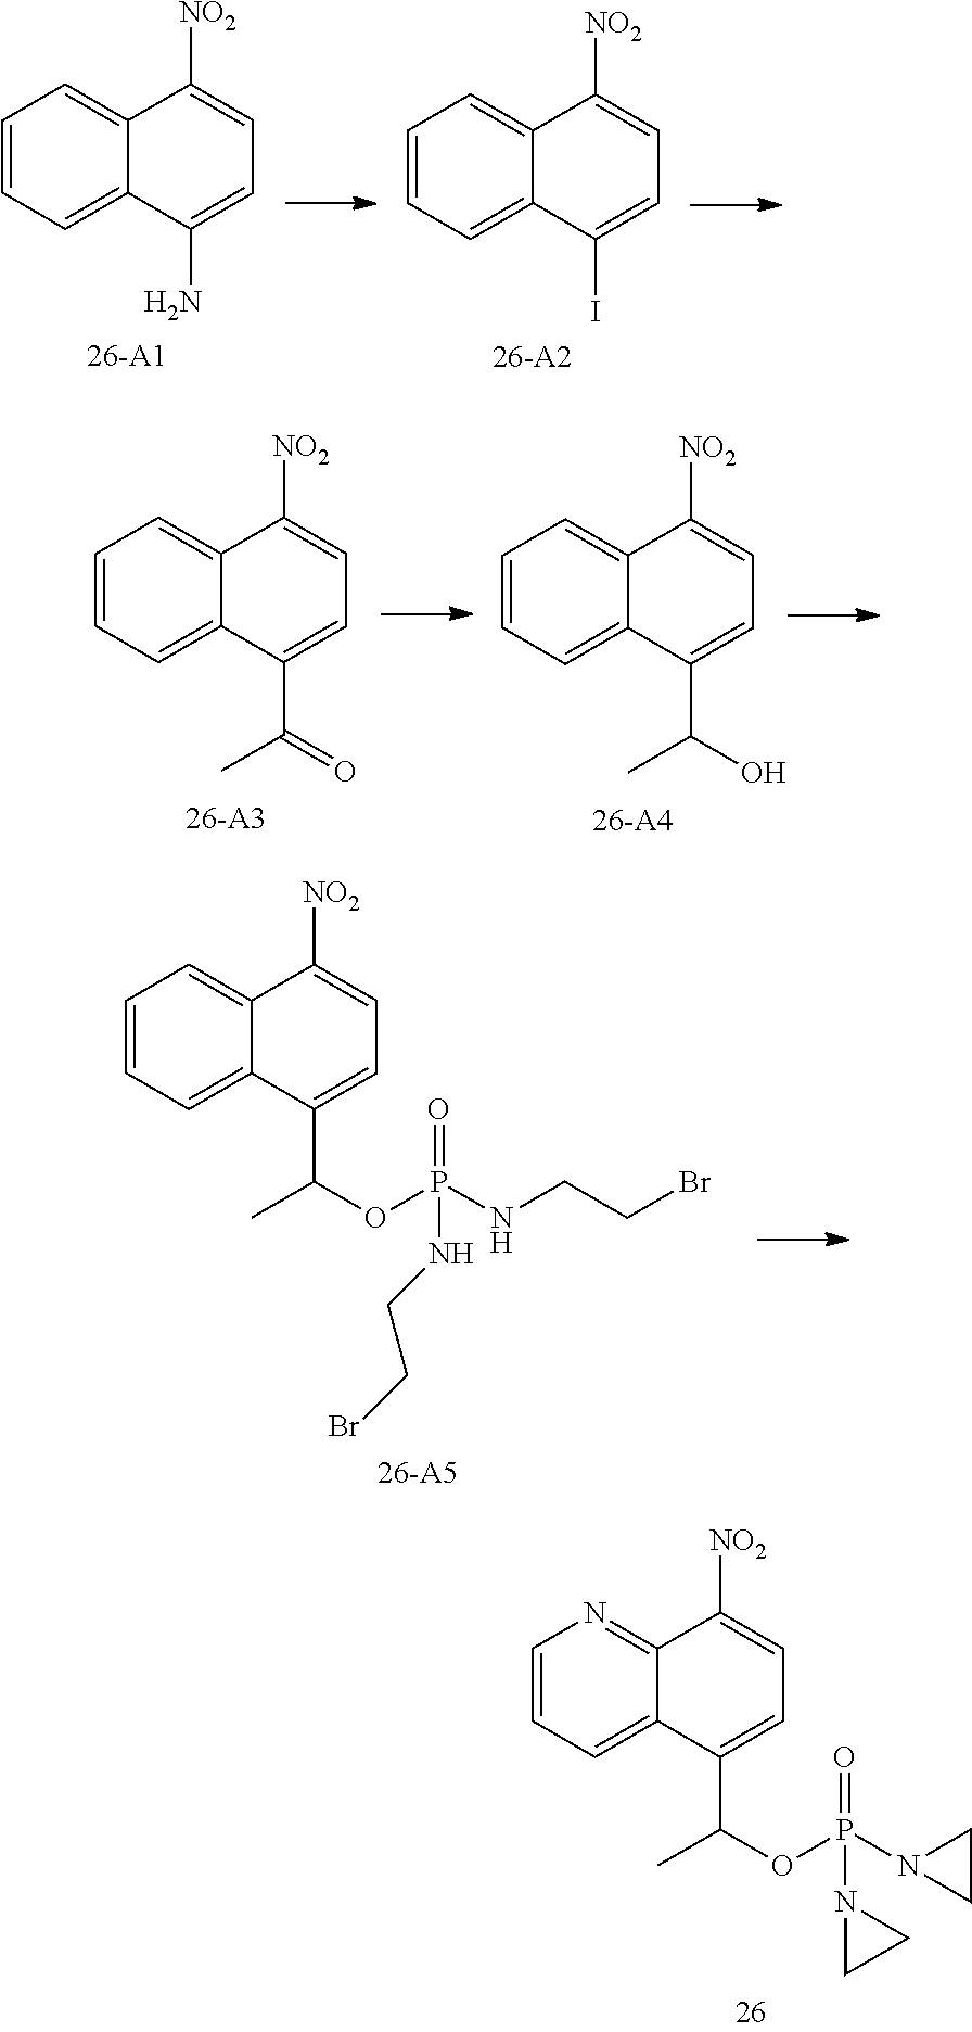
C1=CC=C2C(=C1)C([NO2])=CC=C2N.C1=CC=C2C(=C1)C([NO2])=CC=C2I.C1=CC=C2C(=C1)C([NO2])=CC=C2C(=O)C.C1=CC=C2C(=C1)C([NO2])=CC=C2C(O)C.C1=CC=C2C(=C1)C([NO2])=CC=C2C(OP(NCCBr)(=O)NCCBr)C.C1=CC=C2C(=N1)C([NO2])=CC=C2C(OP(N1CC1)(=O)N1CC1)C
